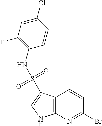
C12=C(N=C(Br)C=C1)NC=C2S(=O)(=O)NC1=C(F)C=C(Cl)C=C1
